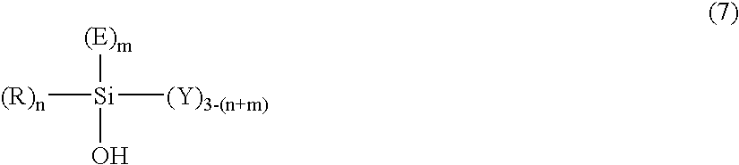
[(R)n][Si]([(E)m])(O)[(Y)3-(n+m)]
